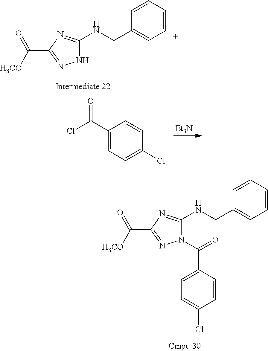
N1C(NCC2=CC=CC=C2)=NC(C(=O)[H3CO])=N1.[Et3N].C1(C(Cl)=O)=CC=C(Cl)C=C1.N1(C(=O)C2=CC=C(Cl)C=C2)C(NCC2=CC=CC=C2)=NC(C(=O)[H3CO])=N1
